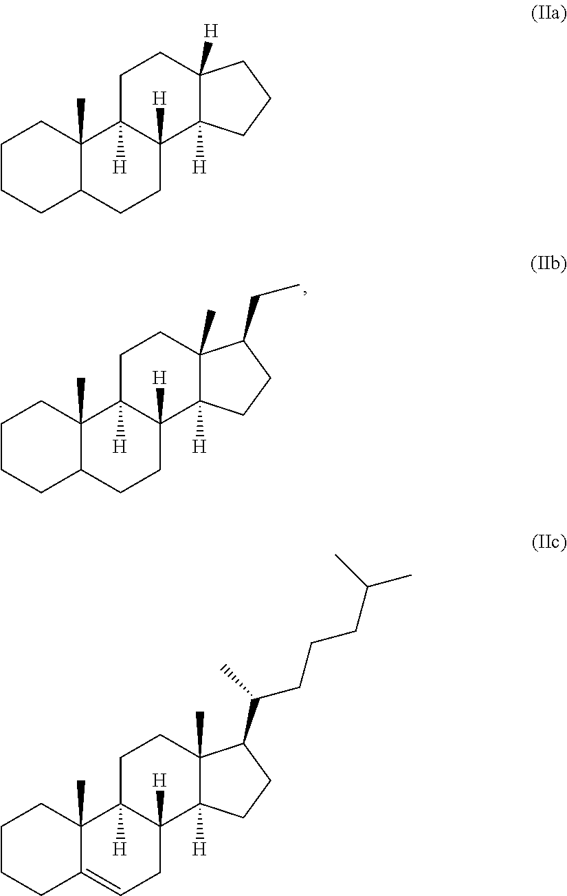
C1CCC2C(C)(C1)C1([H])C([H])(CC2)C2([H])C(C)(CC1)C(CC)CC2.C1CCC2C(C)(C1)C1([H])C([H])(CC2)C2([H])C([H])(CC1)CCC2.C1CCC2=CCC3([H])C([H])(C2(C)C1)CCC1(C)C3([H])CCC1C(C)CCCC(C)C
